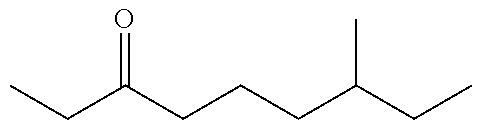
CCC(CCCC(CC)C)=O
